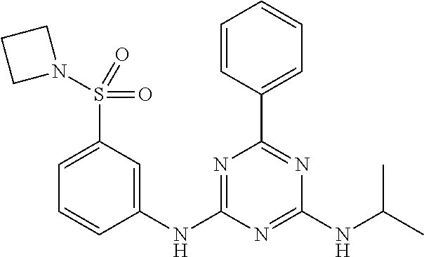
C1=CC(C2=NC(NC(C)C)=NC(NC3=CC(S(N4CCC4)(=O)=O)=CC=C3)=N2)=CC=C1
